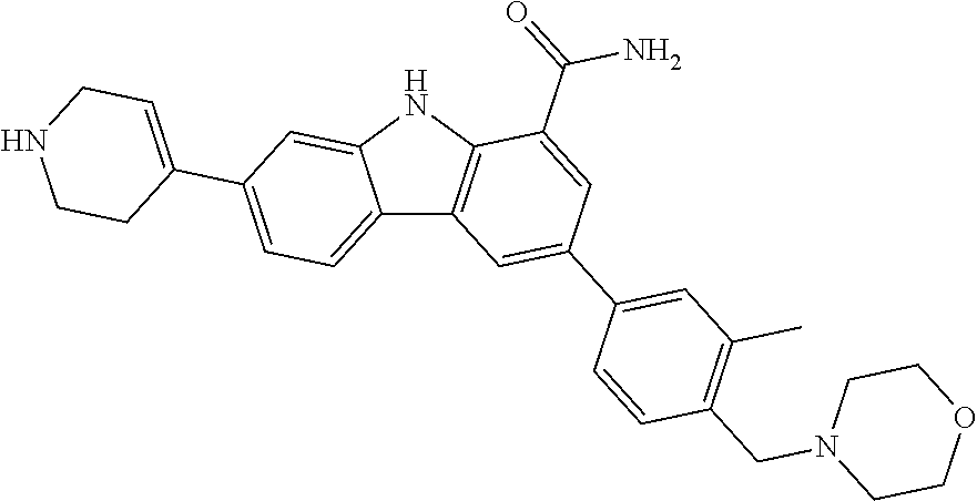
C12=CC=C(C3=CCNCC3)C=C1NC1=C2C=C(C2=CC(C)=C(CN3CCOCC3)C=C2)C=C1C(=O)N
